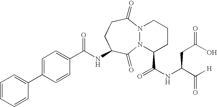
C1=C(C2=CC=CC=C2)C=CC(C(NC2CCC(=O)N3N(C2=O)C(C(NC(C([H])=O)CC(O)=O)=O)CCC3)=O)=C1
